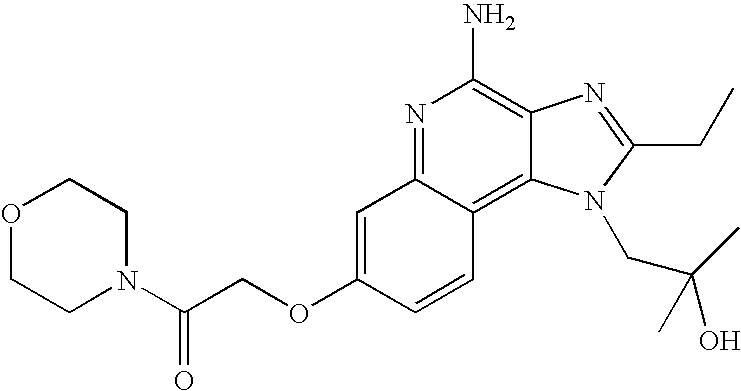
N1=C2C(=C3C(=C1N)N=C(CC)N3CC(O)(C)C)C=CC(OCC(N1CCOCC1)=O)=C2
